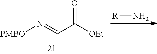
[R]N.[PMBO]N=CC([OEt])=O
